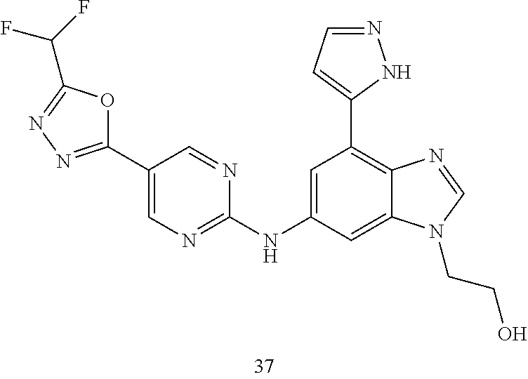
C1=C(NC2=NC=C(C3=NN=C(C(F)F)O3)C=N2)C=C2C(=C1C1=CC=NN1)N=CN2CCO
